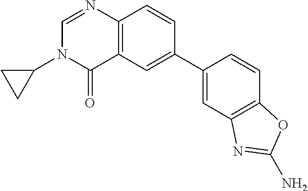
C1(=O)C2=C(N=CN1C1CC1)C=CC(C1=CC3=C(C=C1)OC(N)=N3)=C2
